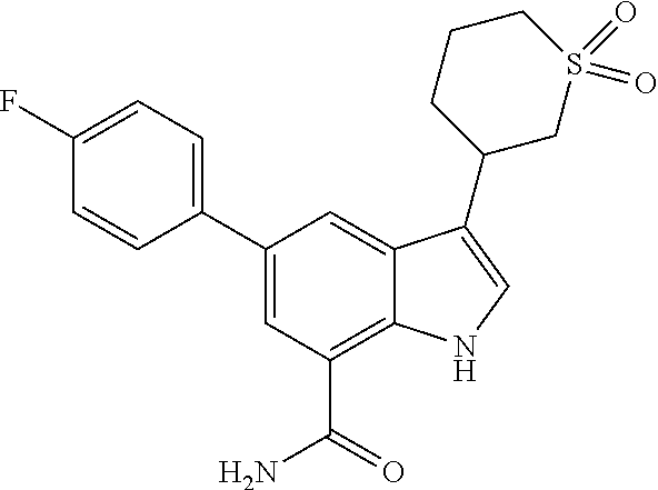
C1(C2=CC=C(F)C=C2)=CC(C(N)=O)=C2C(=C1)C(C1CS(=O)(=O)CCC1)=CN2
